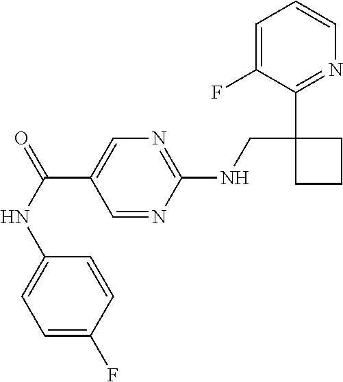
C1=C(F)C(C2(CNC3=NC=C(C(NC4=CC=C(F)C=C4)=O)C=N3)CCC2)=NC=C1
